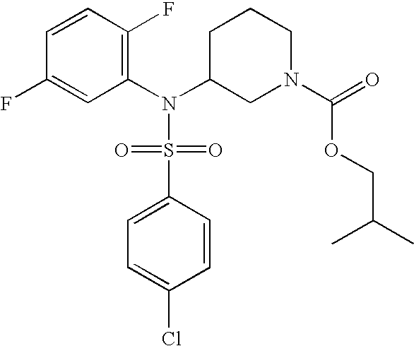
C1=CC(F)=C(N(C2CN(C(=O)OCC(C)C)CCC2)S(=O)(=O)C2=CC=C(Cl)C=C2)C=C1F
